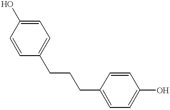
C1=CC(CCCC2=CC=C(O)C=C2)=CC=C1O
